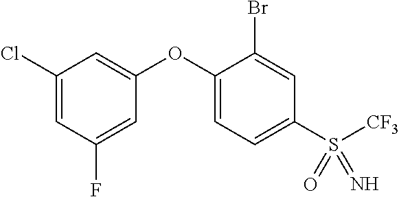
C1(OC2=CC=C(S([CF3])(=N)=O)C=C2Br)=CC(Cl)=CC(F)=C1
